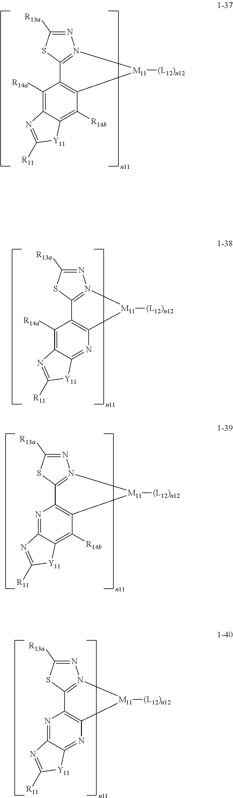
N1=C([R13a])SC2=N1[M11]([(L12)n12])C1=C2C([R14a])=C2C(=C1[R14b])[Y11]C([R11])=N2.N1=C([R13a])SC2=N1[M11]([(L12)n12])C1=C2C([R14a])=C2C(=N1)[Y11]C([R11])=N2.N1=C([R13a])SC2=N1[M11]([(L12)n12])C1=C2N=C2C(=C1[R14b])[Y11]C([R11])=N2.N1=C([R13a])SC2=N1[M11]([(L12)n12])C1=C2N=C2C(=N1)[Y11]C([R11])=N2
